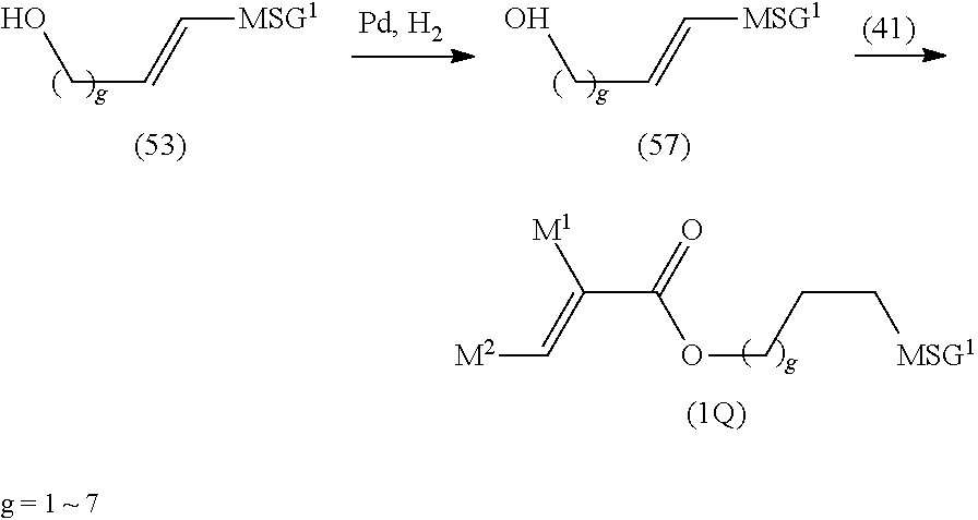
C(=C[MSG1])CO.C(=C[MSG1])CO.O(CCC[MSG1])C(C(=C[M2])[M1])=O
